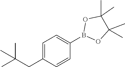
B1(C2=CC=C(CC(C)(C)C)C=C2)OC(C)(C)C(C)(C)O1
